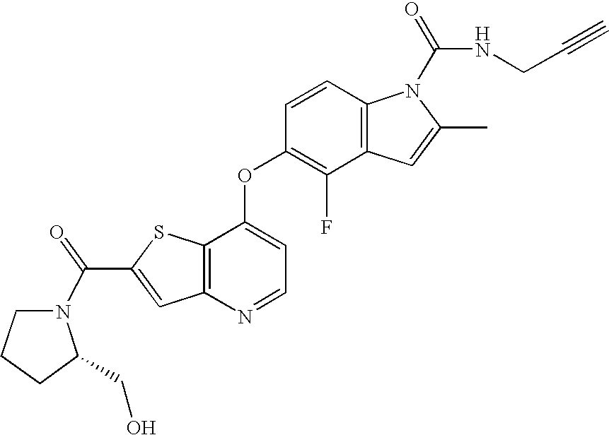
C12=C(C(OC3=C(F)C4=C(C=C3)N(C(=O)NCC#C)C(C)=C4)=CC=N1)SC(C(=O)N1CCCC1CO)=C2
